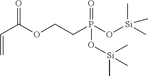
C(C(OCCP(O[Si](C)(C)C)(=O)O[Si](C)(C)C)=O)=C
